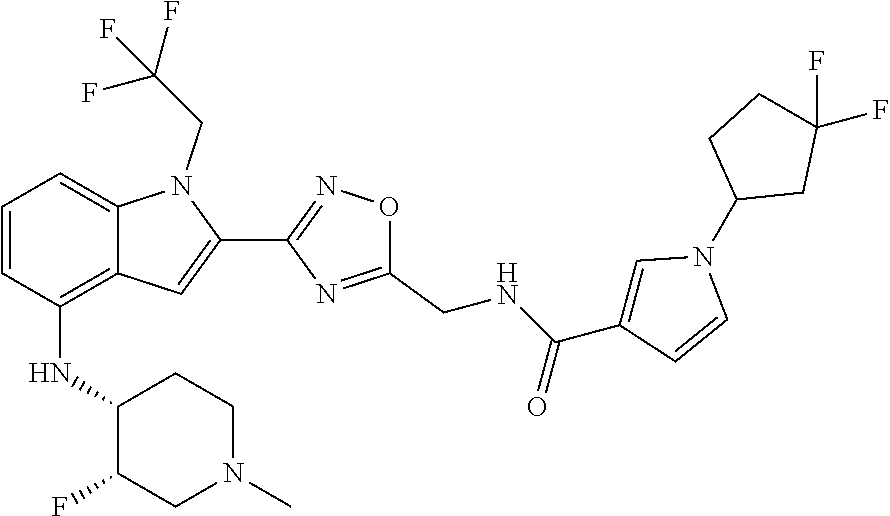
C1=CC(NC2C(F)CN(C)CC2)=C2C(=C1)N(CC(F)(F)F)C(C1=NOC(CNC(C3=CN(C4CC(F)(F)CC4)C=C3)=O)=N1)=C2
